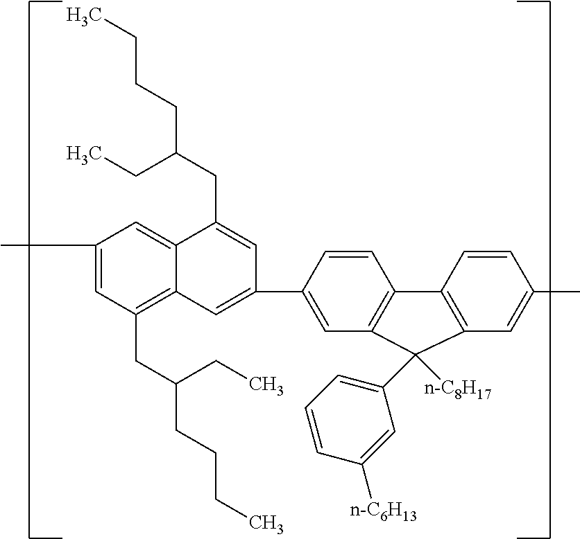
C1(C)=CC(CC(CCCC)CC)=C2C(=C1)C(CC(CCCC)CC)=CC(C1=CC3=C(C=C1)C1=C(C=C(C)C=C1)C3(C1=CC=CC([n-C6H13])=C1)[n-C8H17])=C2
